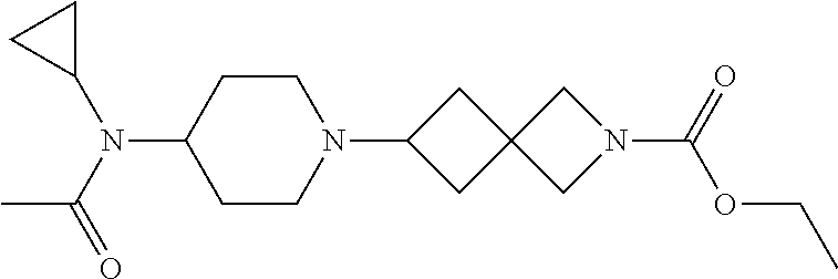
C1CC(N(C(C)=O)C2CC2)CCN1C1CC2(C1)CN(C(=O)OCC)C2
